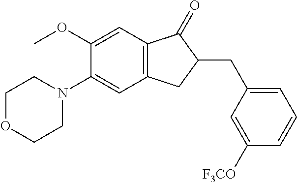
C1(OC)=CC2=C(C=C1N1CCOCC1)CC(CC1=CC=CC([F3CO])=C1)C2=O
